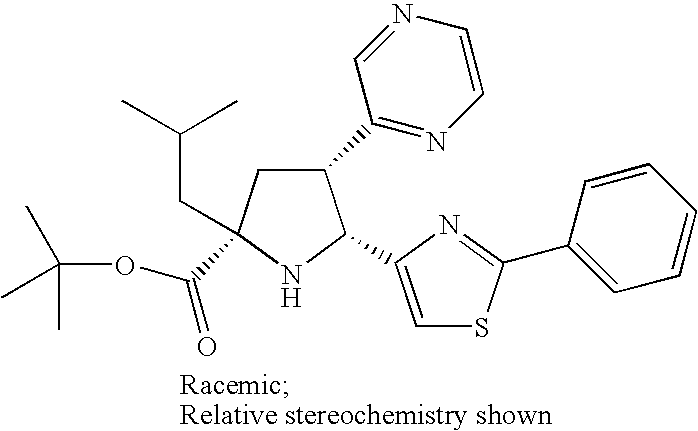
C1(C2=NC=CN=C2)CC(C(OC(C)(C)C)=O)(CC(C)C)NC1C1=CSC(C2=CC=CC=C2)=N1
